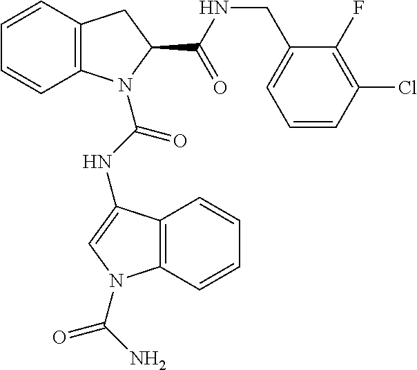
C12=C(N(C(NC3=CN(C(N)=O)C4=C3C=CC=C4)=O)C(C(NCC3=CC=CC(Cl)=C3F)=O)C1)C=CC=C2
